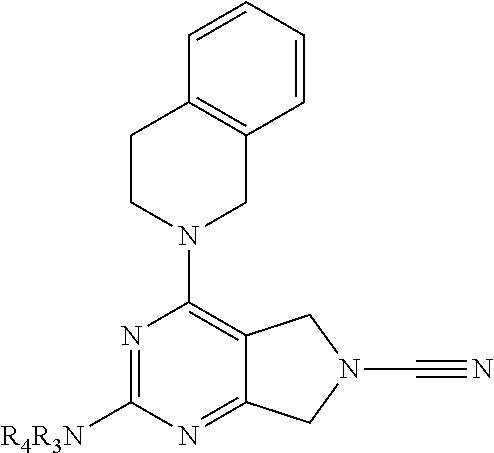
C1(N2CC3=C(CC2)C=CC=C3)=C2C(=NC([R4R3N])=N1)CN(C#N)C2
